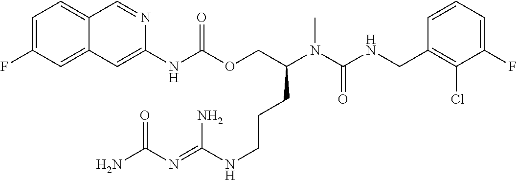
C1=CC(CNC(N(C(COC(NC2=CC3=CC(F)=CC=C3C=N2)=O)CCCNC(=NC(N)=O)N)C)=O)=C(Cl)C(F)=C1
